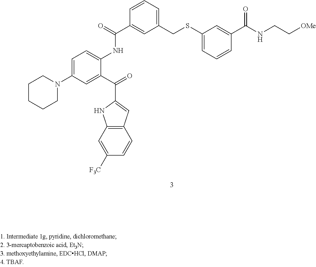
C1(CSC2=CC=CC(C(NCC[OMe])=O)=C2)=CC=CC(C(=O)NC2=CC=C(N3CCCCC3)C=C2C(=O)C2=CC3=C(N2)C=C([F3C])C=C3)=C1
